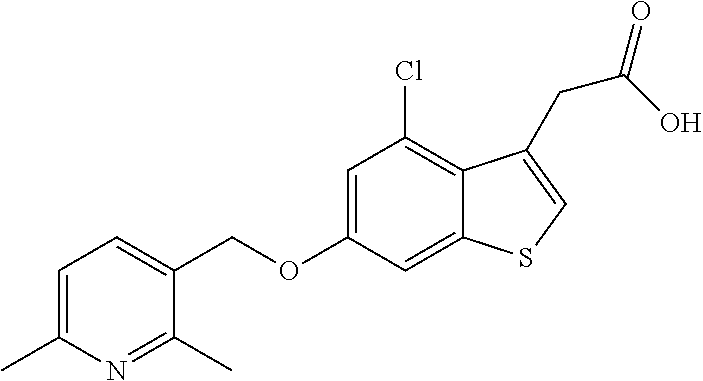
C12=CC(OCC3=CC=C(C)N=C3C)=CC(Cl)=C1C(CC(=O)O)=CS2
